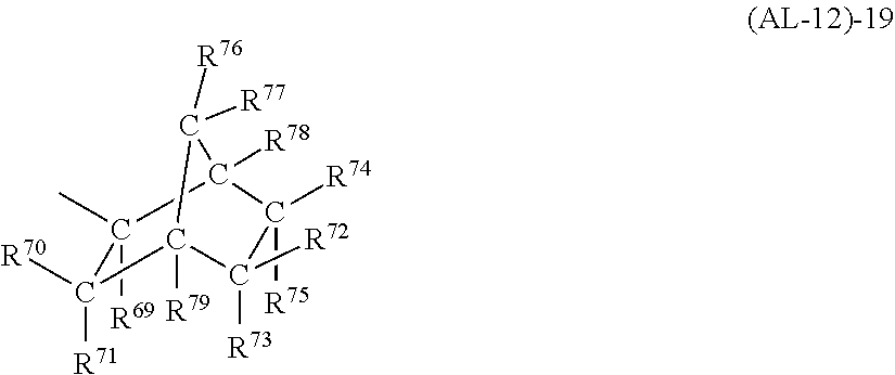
C1(C)([R69])C2([R78])C([R74])([R75])C([R73])([R72])C([R79])(C1([R71])[R70])C2([R77])[R76]
